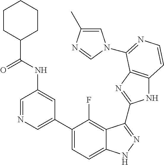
C1=C(C2=CC=C3C(=C2F)C(C2=NC4=C(N2)C=CN=C4N2C=C(C)N=C2)=NN3)C=C(NC(C2CCCCC2)=O)C=N1
